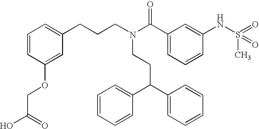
N(CCC(C1=CC=CC=C1)C1=CC=CC=C1)(CCCC1=CC=CC(OCC(O)=O)=C1)C(C1=CC=CC(NS(=O)(C)=O)=C1)=O
